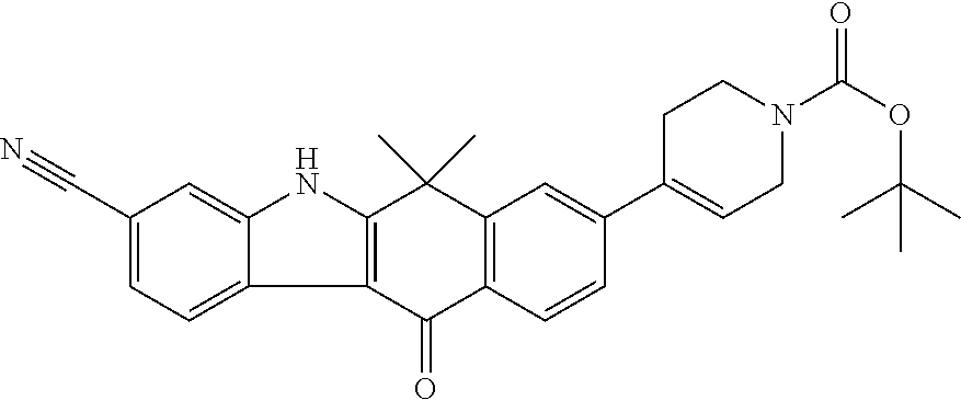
C12=CC(C#N)=CC=C1C1=C(N2)C(C)(C)C2=C(C1=O)C=CC(C1=CCN(C(=O)OC(C)(C)C)CC1)=C2
